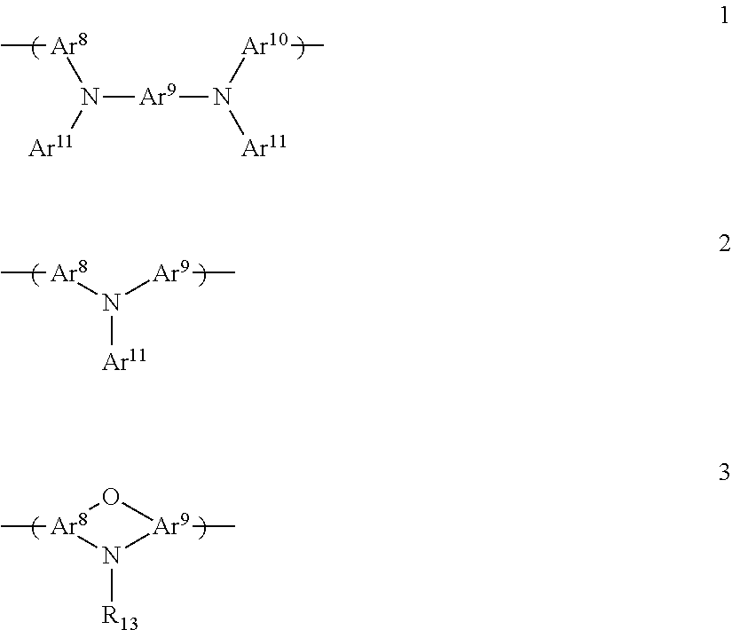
C[Ar8]N([Ar9]N([Ar10]C)[Ar11])[Ar11].C[Ar8]N([Ar9]C)[Ar11].C[Ar8]1N([R13])[Ar9](C)O1
